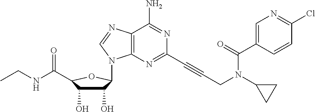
C1(O)C(O)C(C(NCC)=O)OC1N1C2=C(C(N)=NC(C#CCN(C(=O)C3=CN=C(Cl)C=C3)C3CC3)=N2)N=C1
